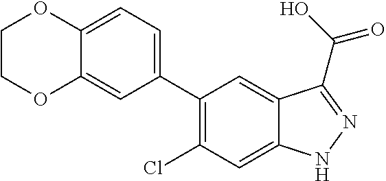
C1(C2=CC=C3C(=C2)OCCO3)=C(Cl)C=C2C(=C1)C(C(O)=O)=NN2
